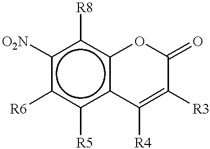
c1([O2N])c([R6])c([R5])c2c(c1[R8])OC(=O)C([R3])=C2[R4]
